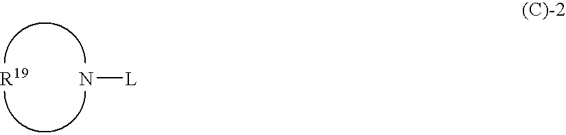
N[L].[R19]
